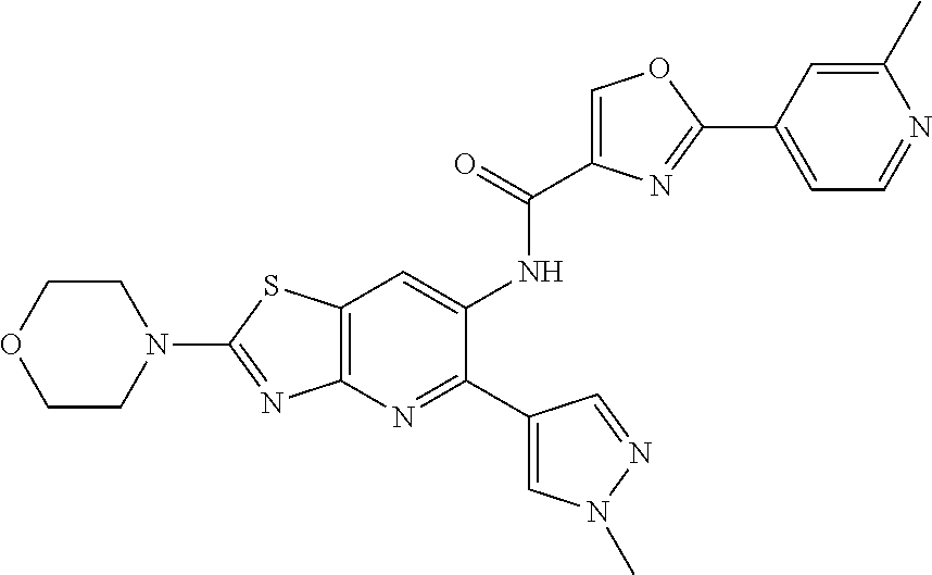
N1(C2=NC3=C(S2)C=C(NC(=O)C2=COC(C4=CC=NC(C)=C4)=N2)C(C2=CN(C)N=C2)=N3)CCOCC1
